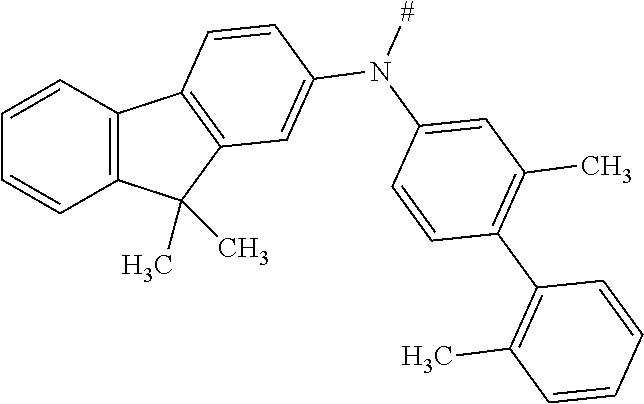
C1=CC2=C(C=C1)C(C)(C)C1=C2C=CC(N([#])C2=CC(C)=C(C3=C(C)C=CC=C3)C=C2)=C1
